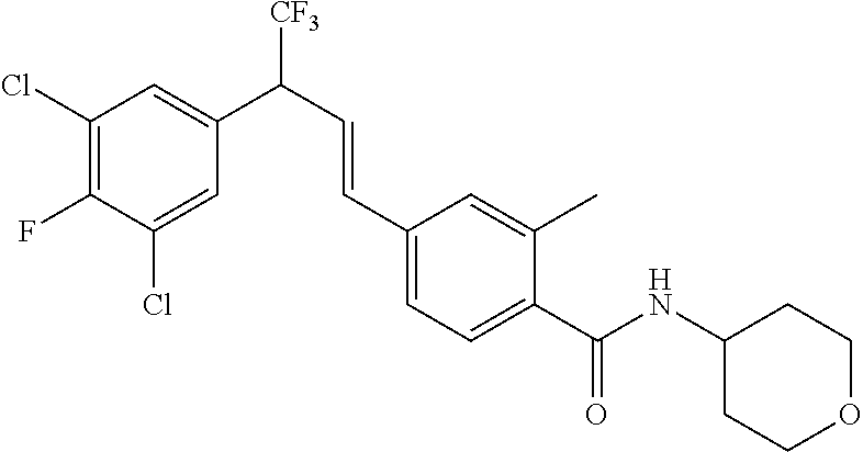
C1(Cl)=CC(C(C=CC2=CC=C(C(NC3CCOCC3)=O)C(C)=C2)[CF3])=CC(Cl)=C1F
